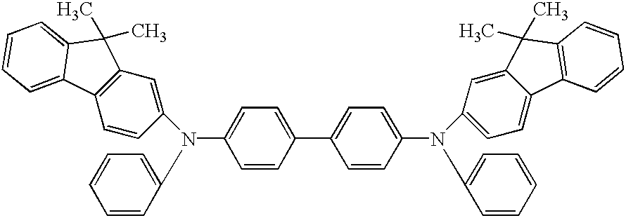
C1=CC(C2=CC=C(N(C3=CC=C4C(=C3)C(C)(C)C3=C4C=CC=C3)C3=CC=CC=C3)C=C2)=CC=C1N(C1=CC2=C(C=C1)C1=CC=CC=C1C2(C)C)C1=CC=CC=C1
